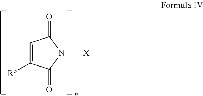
C1=C([R5])C(=O)N([X])C1=O
